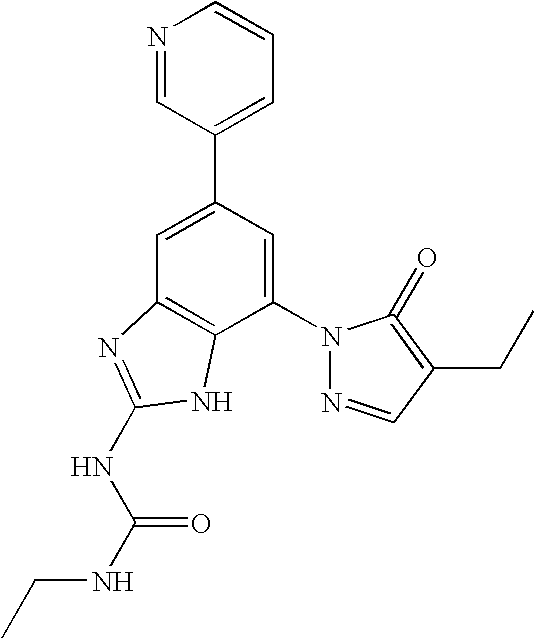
C1=C(C2=CC=CN=C2)C=C(N2N=CC(CC)=C2=O)C2=C1N=C(NC(=O)NCC)N2
